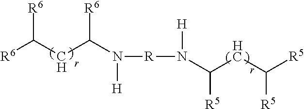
[R6]C(CC(N([R]N(C(CC([R5])[R5])[R5])[H])[H])[R6])[R6]
